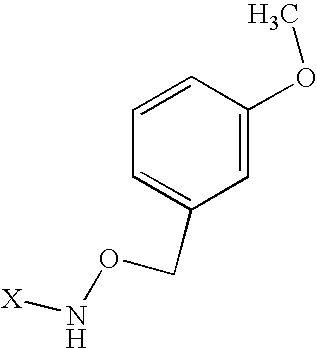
C1=CC=C(CON[X])C=C1OC
